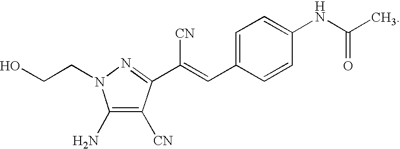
C1=C(C=C([CN])C2=NN(CCO)C(N)=C2[CN])C=CC(NC(C)=O)=C1
